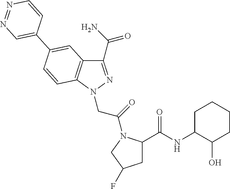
C1(C(N)=O)=NN(CC(=O)N2C(C(NC3C(O)CCCC3)=O)CC(F)C2)C2=C1C=C(C1=CN=NC=C1)C=C2
